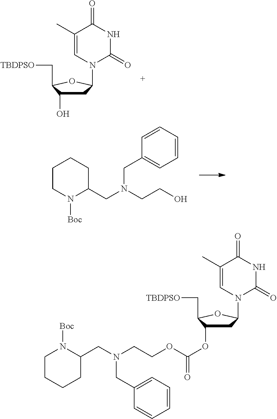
C1(C)=CN(C2CC(O)C(C[TBDPSO])O2)C(=O)NC1=O.C1CN([Boc])C(CN(CCO)CC2=CC=CC=C2)CC1.C1(C)=CN(C2CC(OC(OCCN(CC3N([Boc])CCCC3)CC3=CC=CC=C3)=O)C(C[TBDPSO])O2)C(=O)NC1=O
